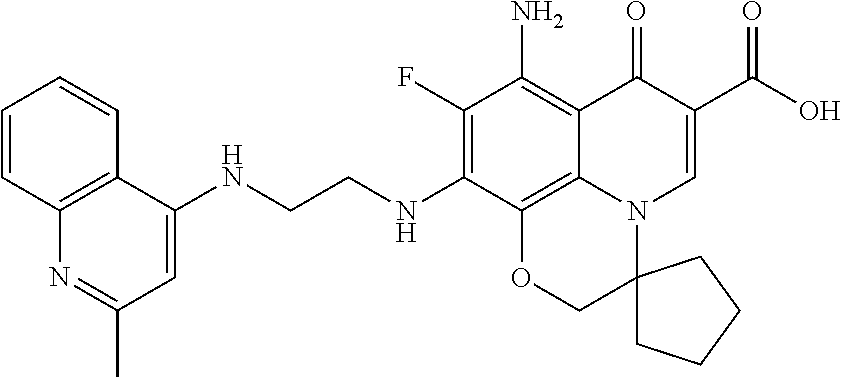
N1=C(C)C=C(NCCNC2=C(F)C(N)=C3C4=C2OCC2(N4C=C(C(O)=O)C3=O)CCCC2)C2=C1C=CC=C2
